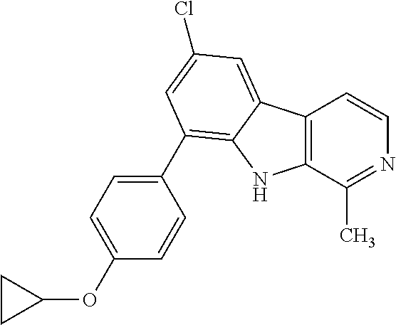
C12=C(C(C)=NC=C1)NC1=C(C3=CC=C(OC4CC4)C=C3)C=C(Cl)C=C21
